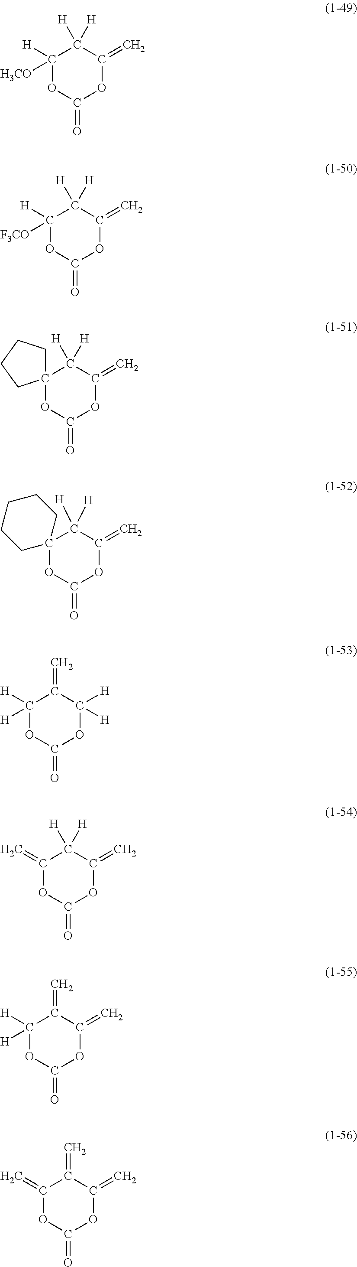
C1([H])([H3CO])OC(=O)OC(=C)C1([H])[H].C1([H])([F3CO])OC(=O)OC(=C)C1([H])[H].O1C(=O)OC(=C)C([H])([H])C12CCCC2.O1C(=O)OC(=C)C([H])([H])C12CCCCC2.C1([H])([H])OC(=O)OC([H])([H])C1=C.C1(=C)OC(=O)OC(=C)C1([H])[H].C1([H])([H])OC(=O)OC(=C)C1=C.C1(=C)OC(=O)OC(=C)C1=C
